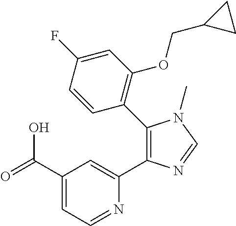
C1(C(=O)O)=CC=NC(C2=C(C3=C(OCC4CC4)C=C(F)C=C3)N(C)C=N2)=C1
